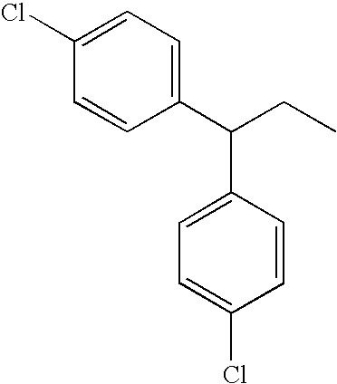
C1(C(CC)C2=CC=C(Cl)C=C2)=CC=C(Cl)C=C1
